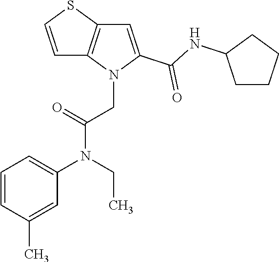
C1=CC(C)=CC(N(CC)C(=O)CN2C(C(=O)NC3CCCC3)=CC3=C2C=CS3)=C1
